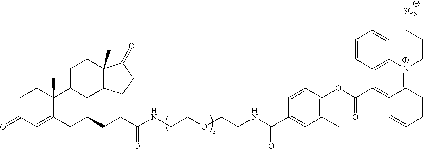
C1C2=CC(=O)CCC2(C)C2CCC3(C)C(=O)CCC3C2C1CCC(=O)NCCOCCNC(C1=CC(C)=C(OC(C2=C3C(=[N+](CCC[SO3])C4=C2C=CC=C4)C=CC=C3)=O)C(C)=C1)=O
